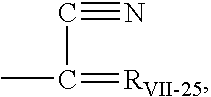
C(#N)C(=[RVII-25])C
